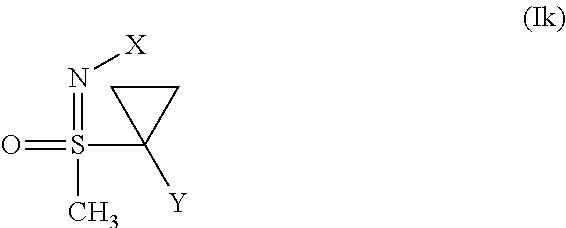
S(=O)(=N[X])(C1([Y])CC1)C
